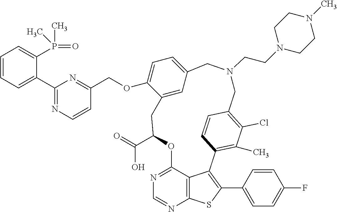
O(C1=CC=C2C=C1CC(C(O)=O)OC1=NC=NC3=C1C(=C(C1=CC=C(F)C=C1)S3)C1=C(C)C(Cl)=C(C=C1)CN(CCN1CCN(C)CC1)C2)CC1=NC(C2=CC=CC=C2P(C)(C)=O)=NC=C1
